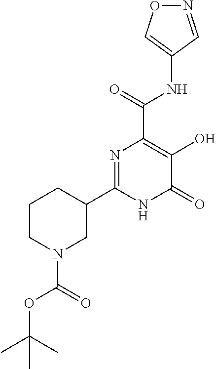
O1N=CC(NC(C2=C(O)C(=O)NC(C3CCCN(C(OC(C)(C)C)=O)C3)=N2)=O)=C1
